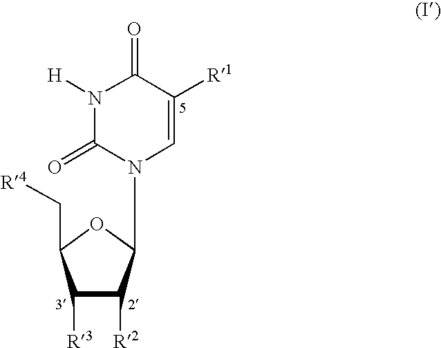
C1([R3])C([R2])C(N2C=C([R1])C(=O)N([H])C2=O)OC1C[R4]
